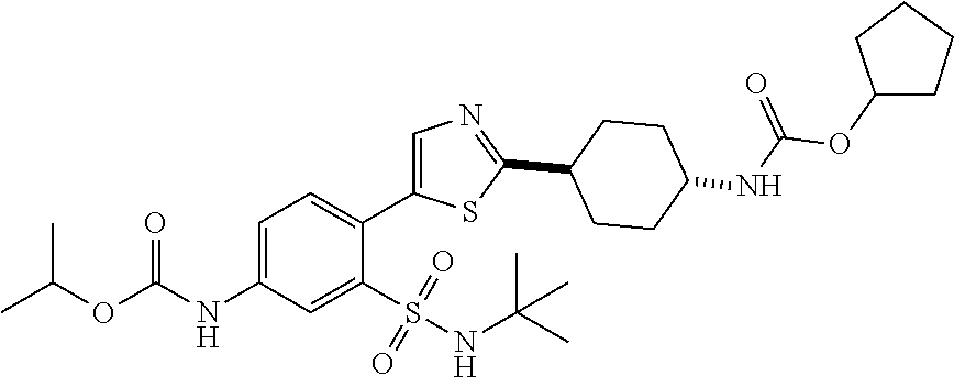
C1=C(NC(=O)OC(C)C)C=C(S(=O)(=O)NC(C)(C)C)C(C2=CN=C(C3CCC(NC(OC4CCCC4)=O)CC3)S2)=C1
